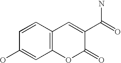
C1(O)=CC2=C(C=C1)C=C(C(=O)N)C(=O)O2
